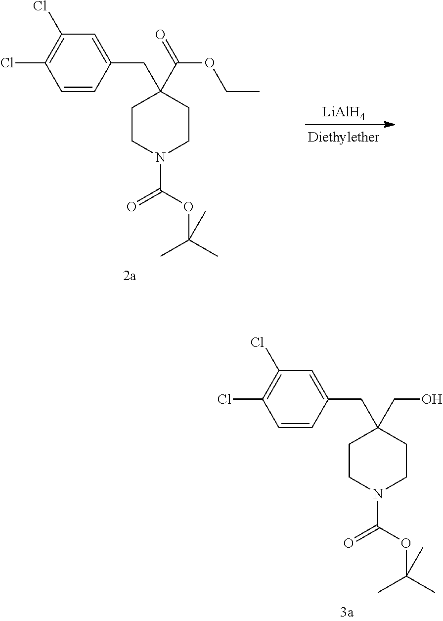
C1CN(C(OC(C)(C)C)=O)CCC1(CC1=CC(Cl)=C(Cl)C=C1)CO.C1CN(C(OC(C)(C)C)=O)CCC1(CC1=CC(Cl)=C(Cl)C=C1)C(=O)OCC.[LiAlH4]
